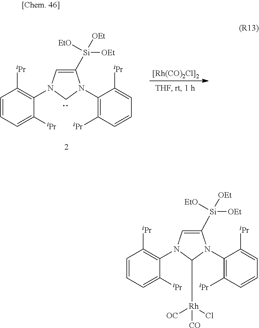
C1([Si]([OEt])([OEt])[EtO])=CN(C2=C([iPr])C=CC=C2[iPr])C([Rh](Cl)([OC])[CO])N1C1=C([iPr])C=CC=C1[iPr].C1([Si]([OEt])([OEt])[EtO])=CN(C2=C([iPr])C=CC=C2[iPr])CN1C1=C([iPr])C=CC=C1[iPr].[[Rh(CO)2Cl]2]
